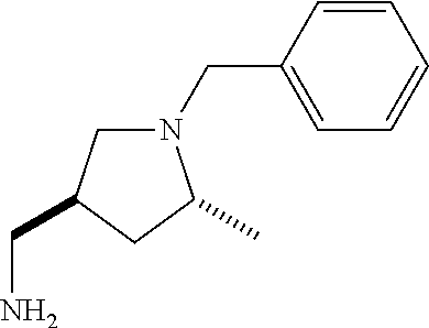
C1=CC(CN2CC(CN)CC2C)=CC=C1
